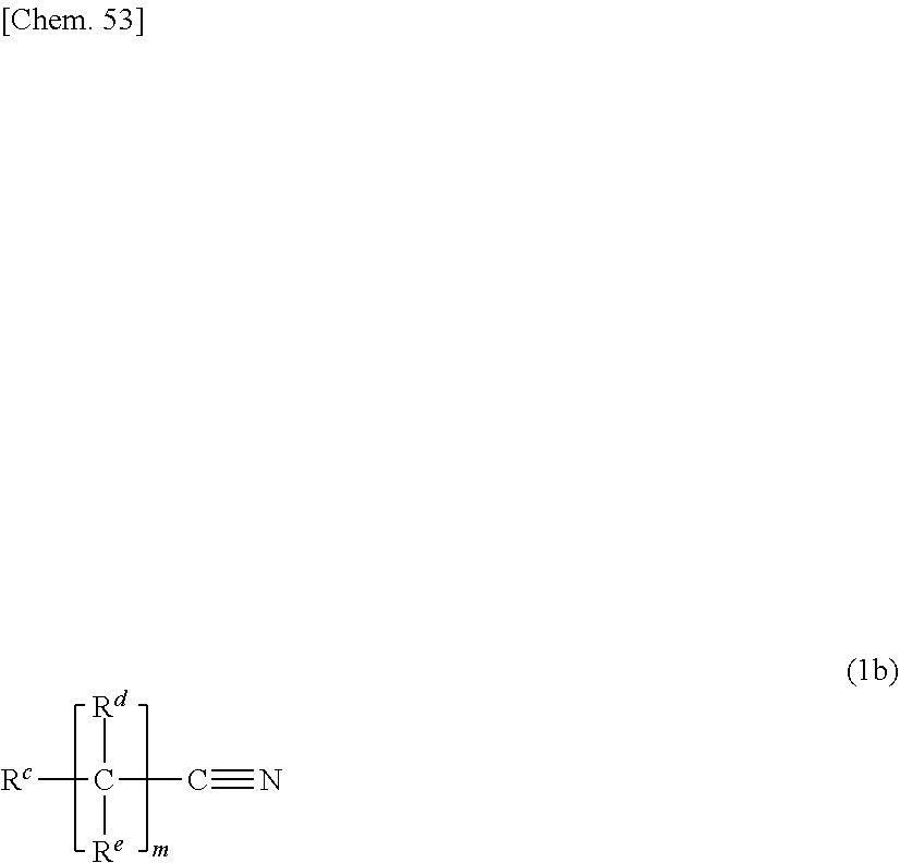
[Rd]C([Rc])([Re])C#N
